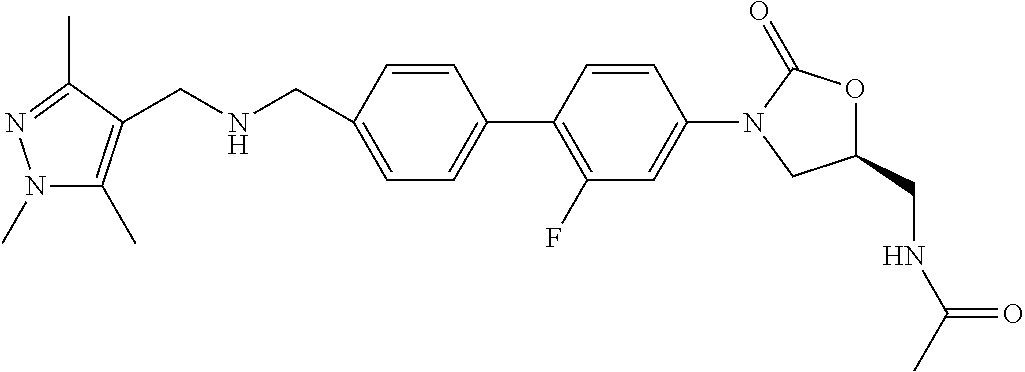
C1=C(CNCC2=C(C)N(C)N=C2C)C=CC(C2=C(F)C=C(N3CC(CNC(=O)C)OC3=O)C=C2)=C1
